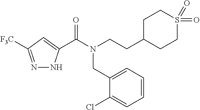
N1=C([F3C])C=C(C(N(CCC2CCS(=O)(=O)CC2)CC2=CC=CC=C2Cl)=O)N1
